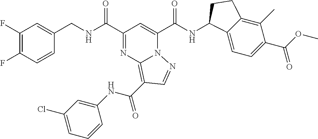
C1(F)=C(F)C=CC(CNC(C2=NC3=C(C(=O)NC4=CC(Cl)=CC=C4)C=NN3C(C(NC3C4=CC=C(C(OC)=O)C(C)=C4CC3)=O)=C2)=O)=C1
